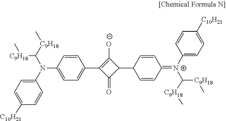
C1=CC(N(C2=CC=C([C10H21])C=C2)C([C9H18]C)[C9H18]C)=CC=C1C1=C([O-])C(C2C=CC(=[N+](C3=CC=C([C10H21])C=C3)C([C9H18]C)[C9H18]C)C=C2)C1=O
